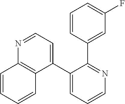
C1(C2=CC=NC3=C2C=CC=C3)=CC=CN=C1C1=CC(F)=CC=C1
